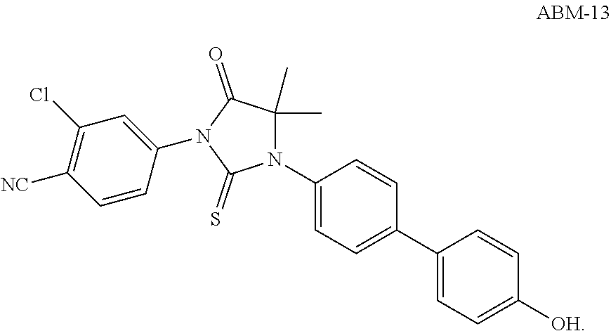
N1(C2=CC=C(C3=CC=C([OH])C=C3)C=C2)C(C)(C)C(=O)N(C2=CC(Cl)=C([NC])C=C2)C1=S
